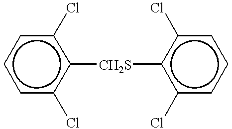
c1cc(Cl)c([CH2S]c2c(Cl)cccc2Cl)c(Cl)c1
